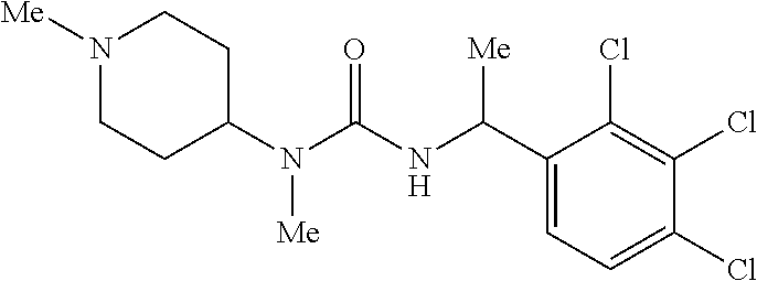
C1(N(C(NC(C2=CC=C(Cl)C(Cl)=C2Cl)[Me])=O)[Me])CCN([Me])CC1
